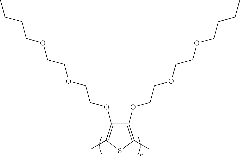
C1(C)=C(OCCOCCOCCCC)C(OCCOCCOCCCC)=C(C)S1
